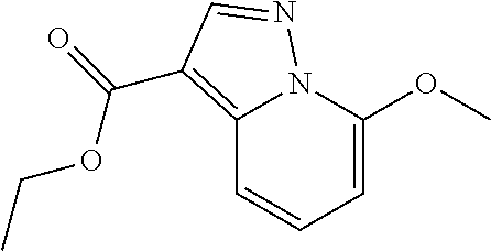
C1(OC)=CC=CC2=C(C(OCC)=O)C=NN12
